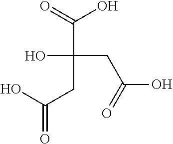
C(O)(=O)C(CC(O)=O)(CC(O)=O)O
